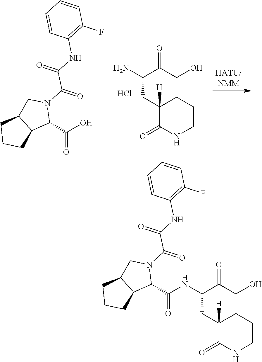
C(C(CO)=O)(N)CC1([H])C(=O)NCCC1.Cl.OC(=O)C1C2C(CCC2)CN1C(C(NC1=C(F)C=CC=C1)=O)=O.C1=CC(NC(C(N2C(C(NC(C(=O)CO)CC3([H])C(=O)NCCC3)=O)C3C(CCC3)C2)=O)=O)=C(F)C=C1
